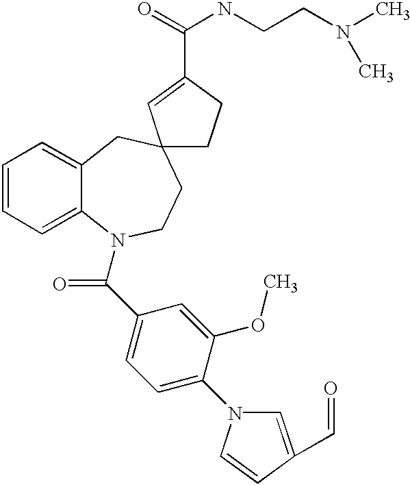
C1=CC=C2C(=C1)CC1(CCN2C(C2=CC=C(N3C=C(C=O)C=C3)C(OC)=C2)=O)CCC(C(=O)NCCN(C)C)=C1
